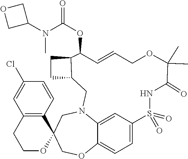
C1=C2C=C3C(=C1)OCC1(CN3CC3CCC3C(OC(=O)N(C3COC3)C)C=CCOC(C)(C)C(=O)NS2(=O)=O)C2=C(CCO1)C=C(Cl)C=C2
